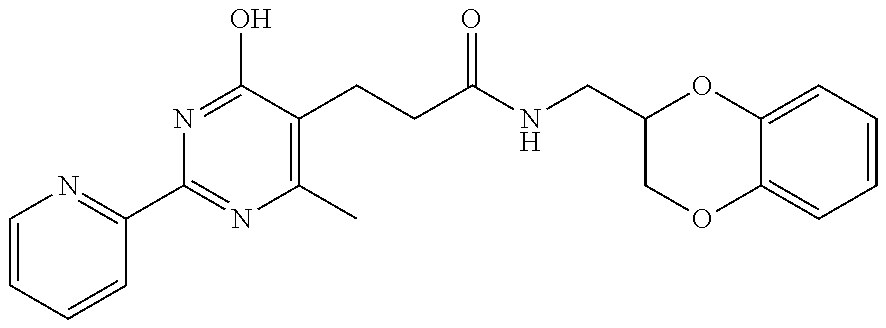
C1=CC=CC(C2=NC(C)=C(CCC(=O)NCC3COC4=CC=CC=C4O3)C(O)=N2)=N1
